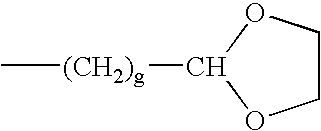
C[(CH2)g]C1OCCO1
